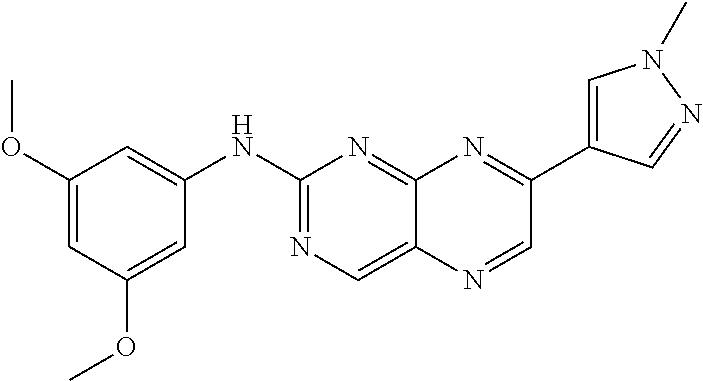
C1(OC)=CC(OC)=CC(NC2=NC=C3C(=N2)N=C(C2=CN(C)N=C2)C=N3)=C1
